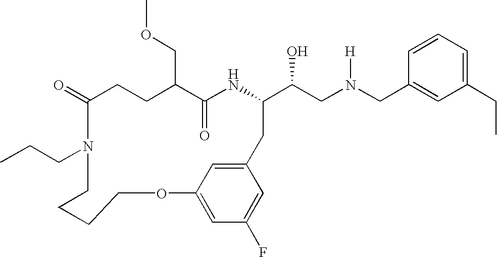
C1(=O)CCC(COC)C(=O)NC(C(CN(CC2=CC(CC)=CC=C2)[H])O)CC2=CC(=CC(F)=C2)OCCCCN1CCC
